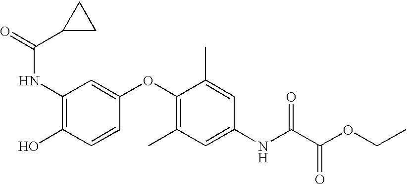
C1(NC(=O)C2CC2)=C(O)C=CC(OC2=C(C)C=C(NC(C(OCC)=O)=O)C=C2C)=C1
